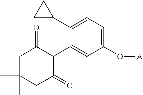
C1C(C)(C)CC(=O)C(C2=CC(O[A])=CC=C2C2CC2)C1=O
